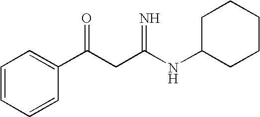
C1=CC=CC(C(CC(NC2CCCCC2)=N)=O)=C1
